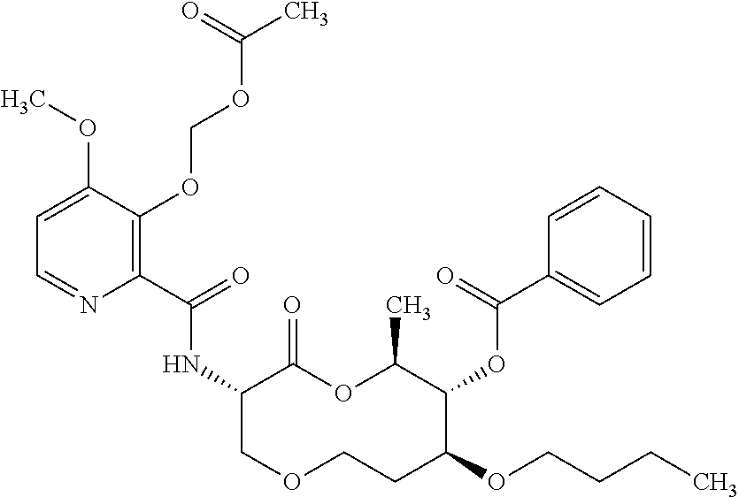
C1(C(=O)NC2C(=O)OC(C)C(OC(C3=CC=CC=C3)=O)C(OCCCC)CCOC2)=C(OCOC(C)=O)C(OC)=CC=N1
